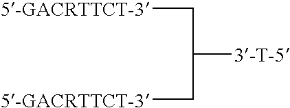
[5-GACRTTCT-3]CC([3-T-5])C[5-GACRTTCT-3]
